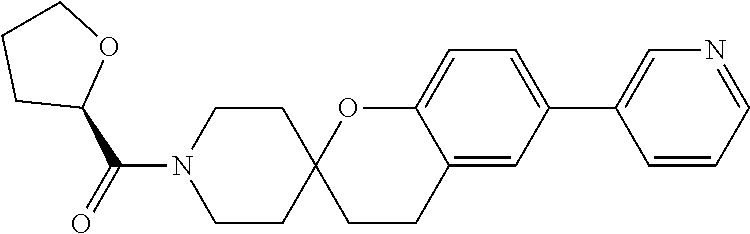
N1=CC=CC(C2=CC=C3C(=C2)CCC2(O3)CCN(C(=O)C3OCCC3)CC2)=C1
